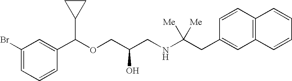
C1(Br)=CC=CC(C(OCC(CNC(CC2=CC3=C(C=C2)C=CC=C3)([Me])[Me])O)C2CC2)=C1
